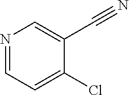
N1=CC=C(Cl)C(C#N)=C1
